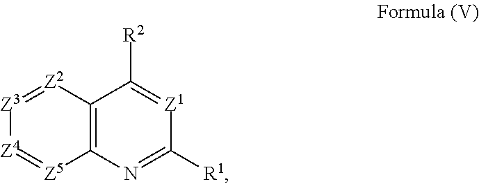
[Z3]1=[Z2]C2=C([Z5]=[Z4]1)N=C([R1])[Z1]=C2[R2]
